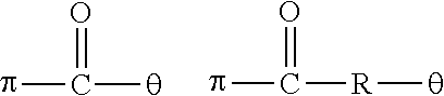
pC([q])=O.pC([R][q])=O
